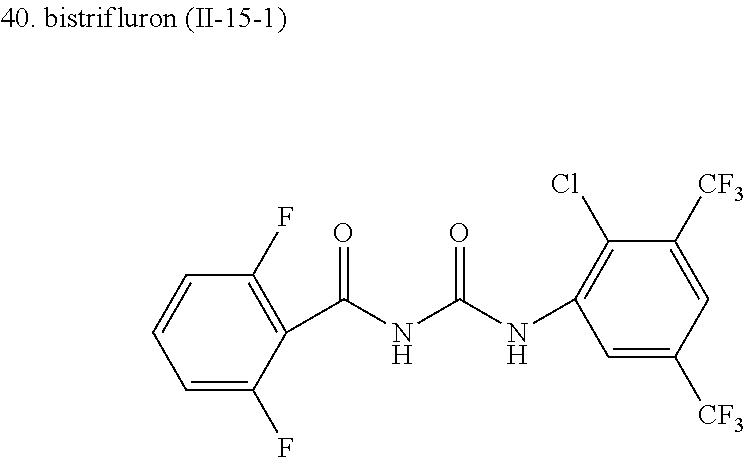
C1=CC=C(F)C(C(NC(NC2=C(Cl)C([CF3])=CC([CF3])=C2)=O)=O)=C1F
